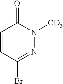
C1=CC(Br)=NN([CD3])C1=O
